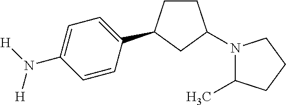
C1(C2CCC(N3C(C)CCC3)C2)=CC=C(N([H])[H])C=C1
